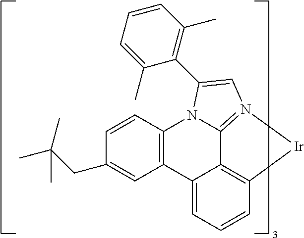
C1=CC=C(C)C(C2=CN3=C4C5=C(C=CC=C5C5=C(C=CC(CC(C)(C)C)=C5)N42)[Ir]3)=C1C
